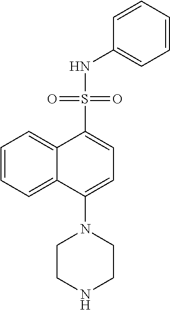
C1=CC=C2C(=C1)C(S(=O)(NC1=CC=CC=C1)=O)=CC=C2N1CCNCC1
